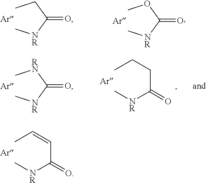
CC=CC([NR]C)=O.CCC([NR]C)=O.COC([NR]C)=O.C[RN]C([NR]C)=O.CCCC([NR]C)=O
